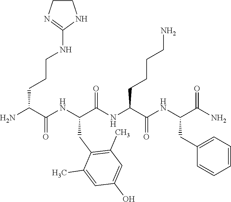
NC(C(NC(C(NC(C(NC(C(N)=O)CC1=CC=CC=C1)=O)CCCCN)=O)CC1=C(C)C=C(O)C=C1C)=O)CCCNC1=NCCN1
